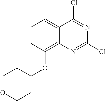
C1=CC(OC2CCOCC2)=C2C(=C1)C(Cl)=NC(Cl)=N2
